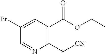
C1(C[CN])=C(C(OCC)=O)C=C(Br)C=N1
